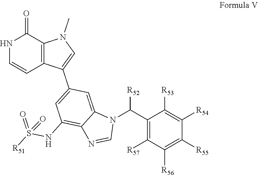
N1(C(C2=C([R57])C([R56])=C([R55])C([R54])=C2[R53])[R52])C=NC2=C(NS([R51])(=O)=O)C=C(C3=CN(C)C4=C3C=CNC4=O)C=C12
